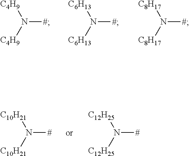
N([C4H9])([#])[C4H9].N([C6H13])([#])[C6H13].N([C8H17])([#])[C8H17].N([C10H21])([#])[C10H21].N([C12H25])([#])[C12H25]
